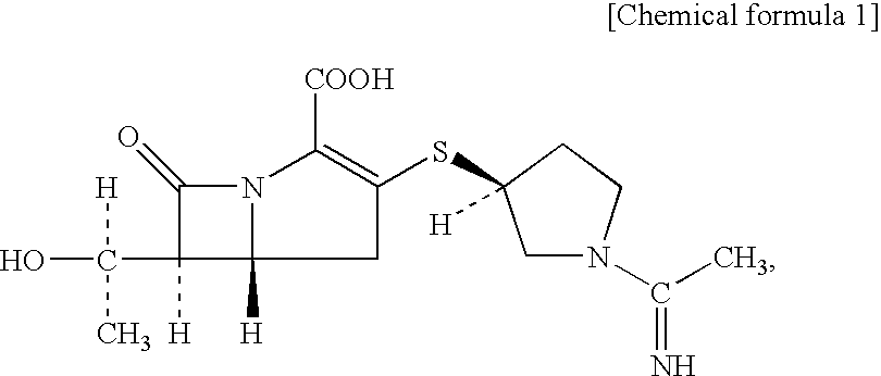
C1(=O)C([H])(C(O)(C)[H])C2([H])N1C([COOH])=C(SC1([H])CN(C(C)=N)CC1)C2
